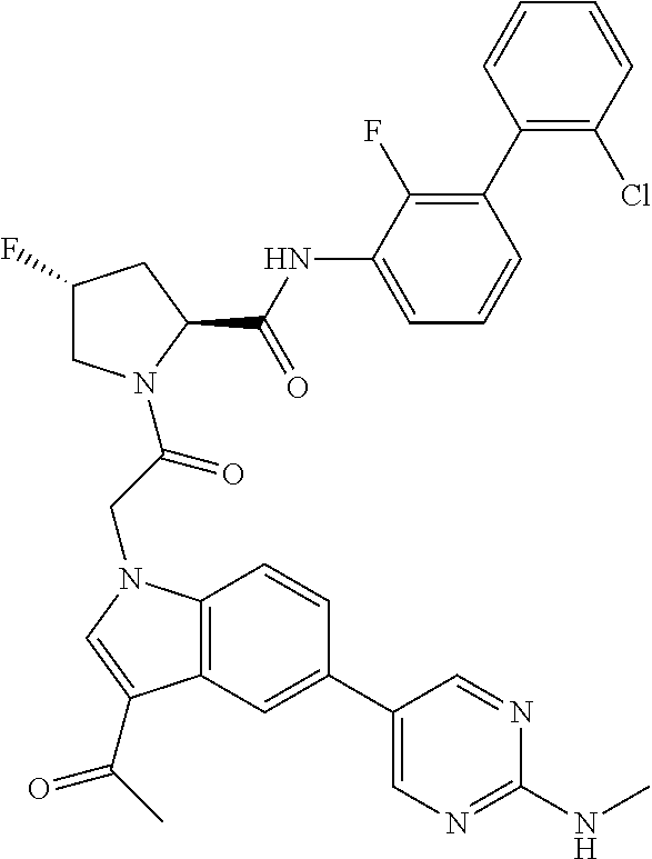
C1(C2=CC3=C(C=C2)N(CC(=O)N2CC(F)CC2C(NC2=CC=CC(C4=C(Cl)C=CC=C4)=C2F)=O)C=C3C(C)=O)=CN=C(NC)N=C1
